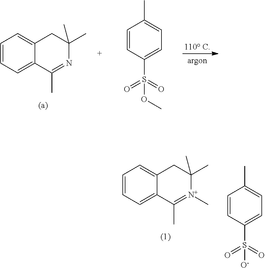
C1=CC=C2C(=C1)CC(C)(C)N=C2C.C1=CC(S(=O)(=O)OC)=CC=C1C.C1=CC=C2C(=C1)CC(C)(C)[N+](C)=C2C.C1=CC(S(=O)(=O)[O-])=CC=C1C
